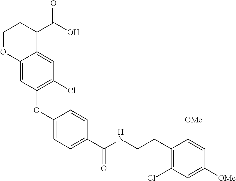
C12=CC(OC3=CC=C(C(NCCC4=C(Cl)C=C([OMe])C=C4[OMe])=O)C=C3)=C(Cl)C=C1C(C(O)=O)CCO2
